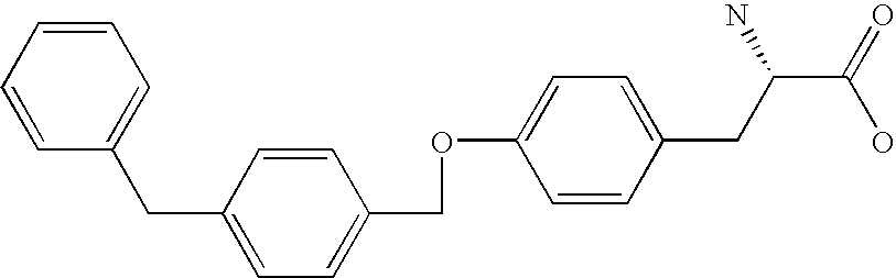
C1=CC=CC(CC2=CC=C(COC3=CC=C(CC(C(=O)O)N)C=C3)C=C2)=C1
